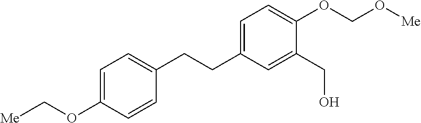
C1=C(OC[Me])C=CC(CCC2=CC=C(OCO[Me])C(CO)=C2)=C1
